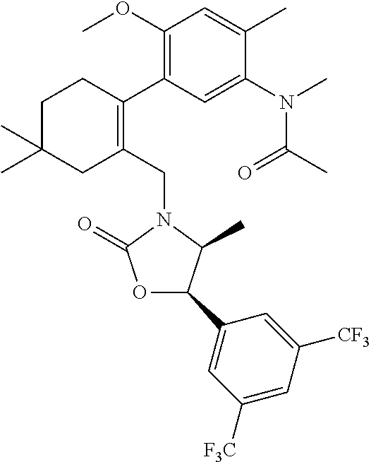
C1C(C)(C)CC(CN2C(=O)OC(C3=CC([F3C])=CC([CF3])=C3)C2C)=C(C2=C(OC)C=C(C)C(N(C)C(C)=O)=C2)C1
